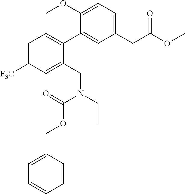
C1=C([F3C])C=C(CN(C(OCC2=CC=CC=C2)=O)CC)C(C2=CC(CC(=O)OC)=CC=C2OC)=C1
